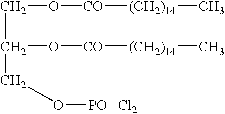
C(O[CO][(CH2)14]C)C(O[CO][(CH2)14]C)CO[PO   Cl2]
